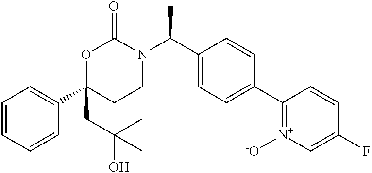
C1=CC=CC(C2(CC(O)(C)C)CCN(C(C3=CC=C(C4=[N+]([-O])C=C(F)C=C4)C=C3)C)C(=O)O2)=C1
